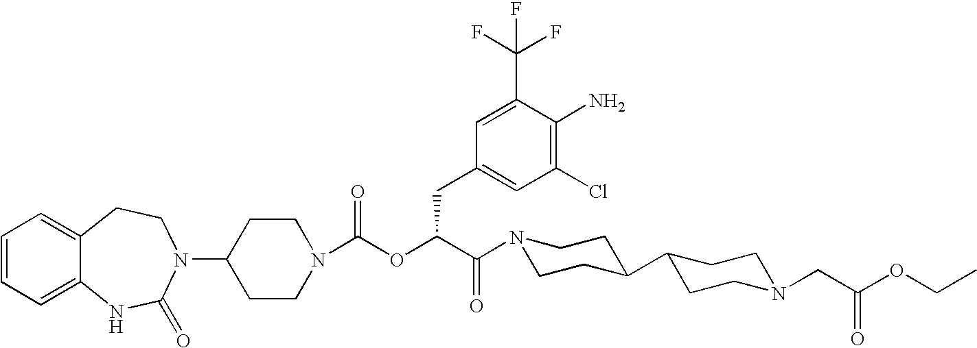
C1(N2C(=O)NC3=CC=CC=C3CC2)CCN(C(OC(C(=O)N2CCC(C3CCN(CC(OCC)=O)CC3)CC2)CC2=CC(Cl)=C(N)C(C(F)(F)F)=C2)=O)CC1
